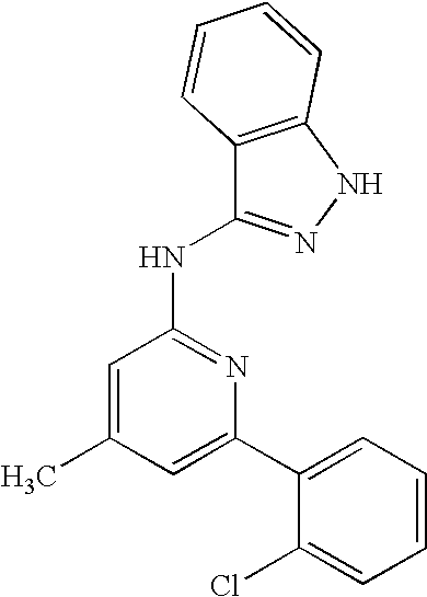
C1=C(C2=CC=CC=C2Cl)N=C(NC2=NNC3=C2C=CC=C3)C=C1C
